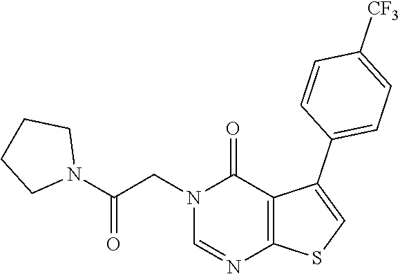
N1(CC(N2CCCC2)=O)C=NC2=C(C1=O)C(C1=CC=C([CF3])C=C1)=CS2
